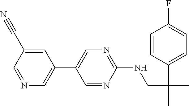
C1=NC=C(C2=CN=C(NCC(C)(C3=CC=C(F)C=C3)C)N=C2)C=C1C#N
